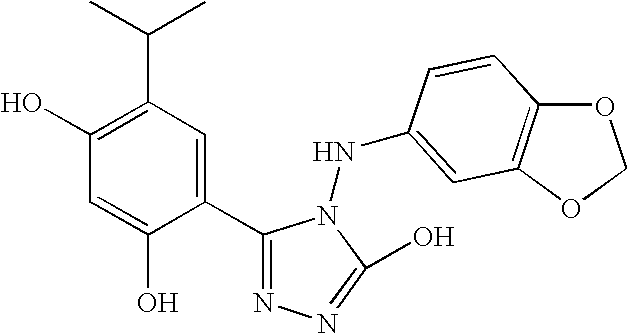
C1(O)=C(C(C)C)C=C(C2=NN=C(O)N2NC2=CC3=C(OCO3)C=C2)C(O)=C1
